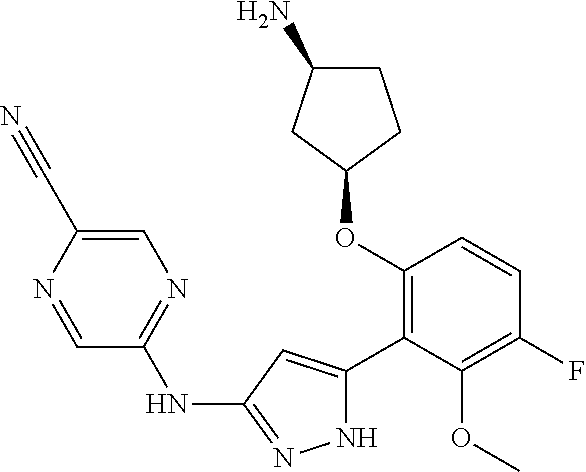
C1(OC2=C(C3=CC(NC4=NC=C(C#N)N=C4)=NN3)C(OC)=C(F)C=C2)CCC(N)C1
